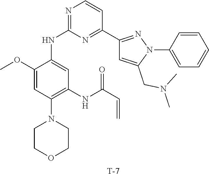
N1=C(NC2=CC(NC(C=C)=O)=C(N3CCOCC3)C=C2OC)N=C(C2=NN(C3=CC=CC=C3)C(CN(C)C)=C2)C=C1.[T]
